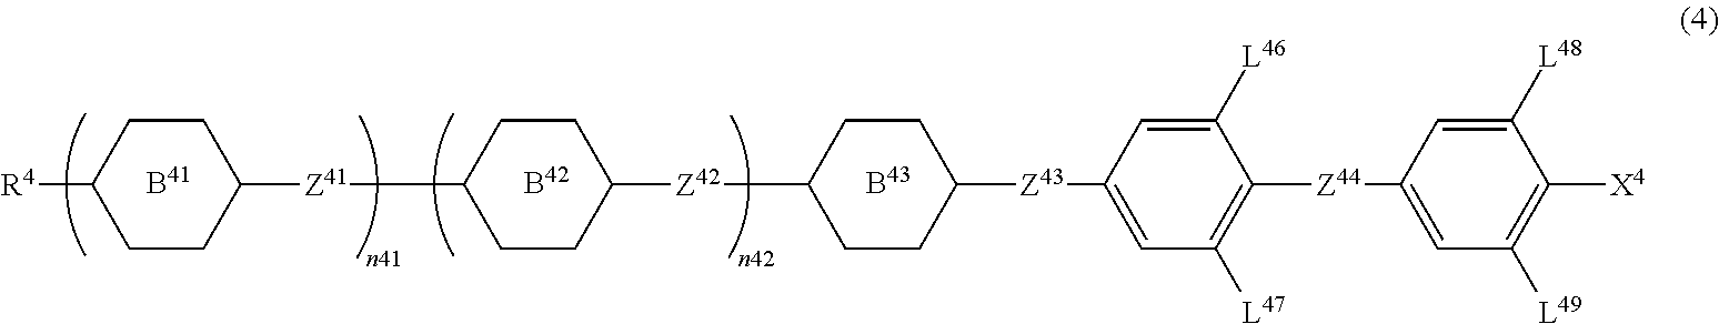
[R4]C1CCC([Z41]C2CCC([Z42]C3CCC([Z43]C4=CC([L47])=C([Z44]C5=CC([L49])=C([X4])C([L48])=C5)C([L46])=C4)CC3)CC2)CC1
